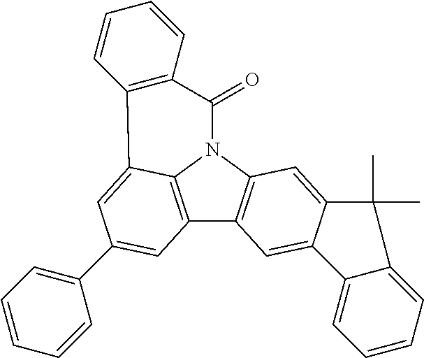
C12=C3N(C4=C1C=C1C(=C4)C(C)(C)C4=CC=CC=C14)C(=O)C1=C(C3=CC(C3=CC=CC=C3)=C2)C=CC=C1
